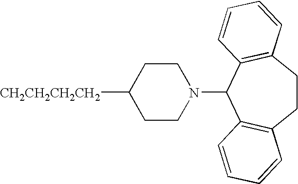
[CH2CH2CH2CH2]C1CCN(C2C3=C(CCC4=C2C=CC=C4)C=CC=C3)CC1
